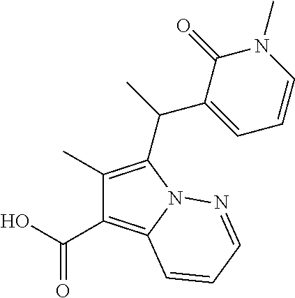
C1(C)=C(C(C2=CC=CN(C)C2=O)C)N2C(=C1C(=O)O)C=CC=N2
